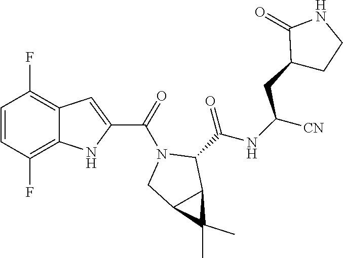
C12C(C)(C)C1C(C(NC(CC1C(=O)NCC1)[CN])=O)N(C(C1=CC3=C(F)C=CC(F)=C3N1)=O)C2
